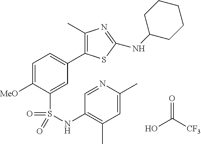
C1(C)=C(C2=CC=C([MeO])C(S(=O)(=O)NC3=C(C)C=C(C)N=C3)=C2)SC(NC2CCCCC2)=N1.OC([CF3])=O
